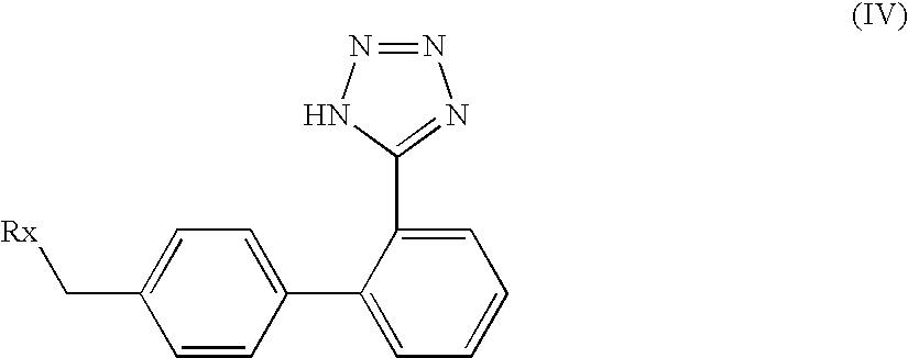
N1=NNC(C2=CC=CC=C2C2=CC=C(C[Rx])C=C2)=N1
